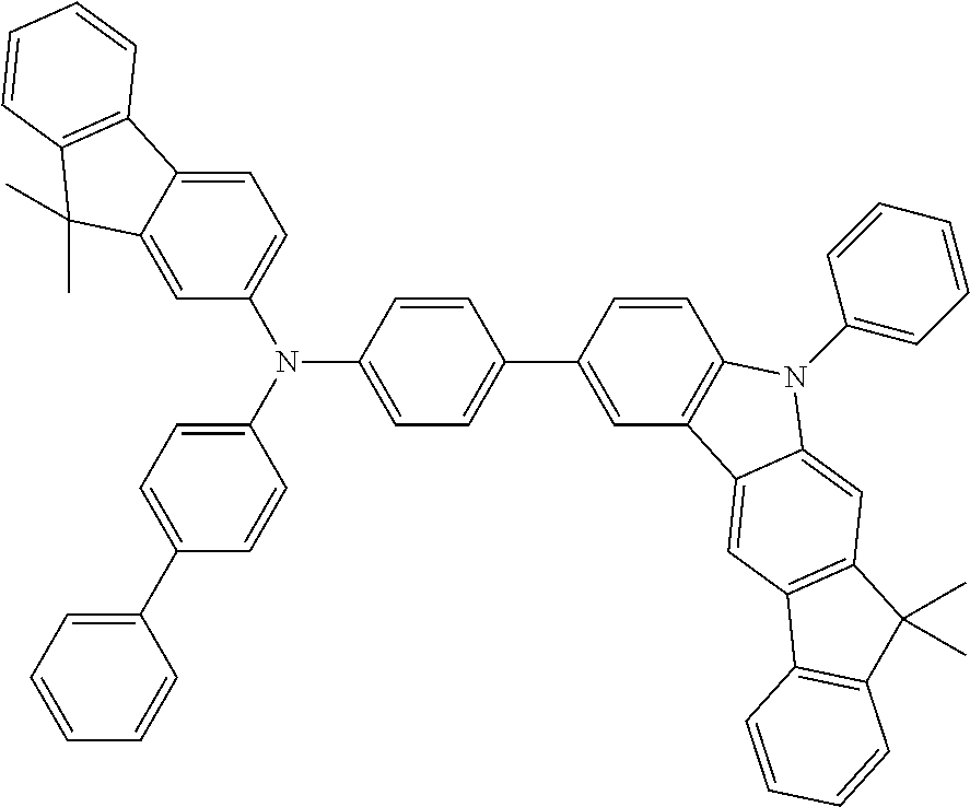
C1=CC=C(C2=CC=C(N(C3=CC=C(C4=CC5=C(C=C4)N(C4=CC=CC=C4)C4=CC6=C(C=C54)C4=C(C6(C)C)C=CC=C4)C=C3)C3=CC=C4C(=C3)C(C)(C)C3=C4C=CC=C3)C=C2)C=C1
